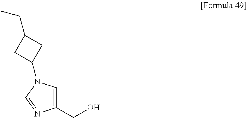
C1(CO)=CN(C2CC(CC)C2)C=N1
